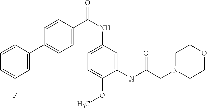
C1=C(C2=CC=C(C(NC3=CC=C(OC)C(NC(CN4CCOCC4)=O)=C3)=O)C=C2)C=CC=C1F
